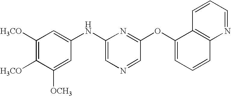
C1([H3CO])=C([H3CO])C([OCH3])=CC(NC2=CN=CC(OC3=CC=CC4=C3C=CC=N4)=N2)=C1
